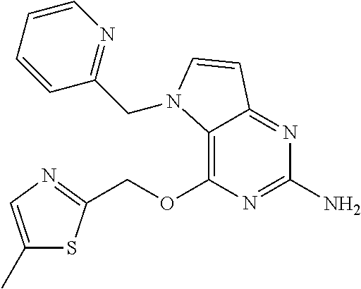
C12=C(OCC3=NC=C(C)S3)N=C(N)N=C1C=CN2CC1=NC=CC=C1
